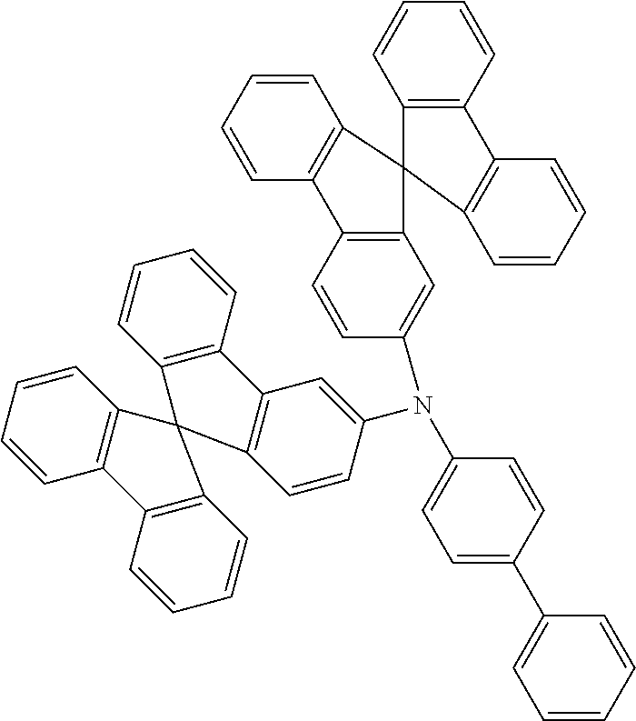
C1=C(C2=CC=CC=C2)C=CC(N(C2=CC3=C(C=C2)C2(C4=C3C=CC=C4)C3=C(C=CC=C3)C3=C2C=CC=C3)C2=CC3=C(C=C2)C2=C(C=CC=C2)C32C3=C(C=CC=C3)C3=C2C=CC=C3)=C1
